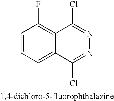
C1=CC=C2C(=C1F)C(Cl)=NN=C2Cl
